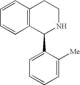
C1=CC2=C(C=C1)C(C1=CC=CC=C1[Me])NCC2
